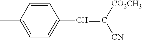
C1=CC(C)=CC=C1C=C([CN])[CO2CH3]
